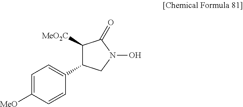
C1([MeO2C])C(C2=CC=C([MeO])C=C2)CN(O)C1=O
